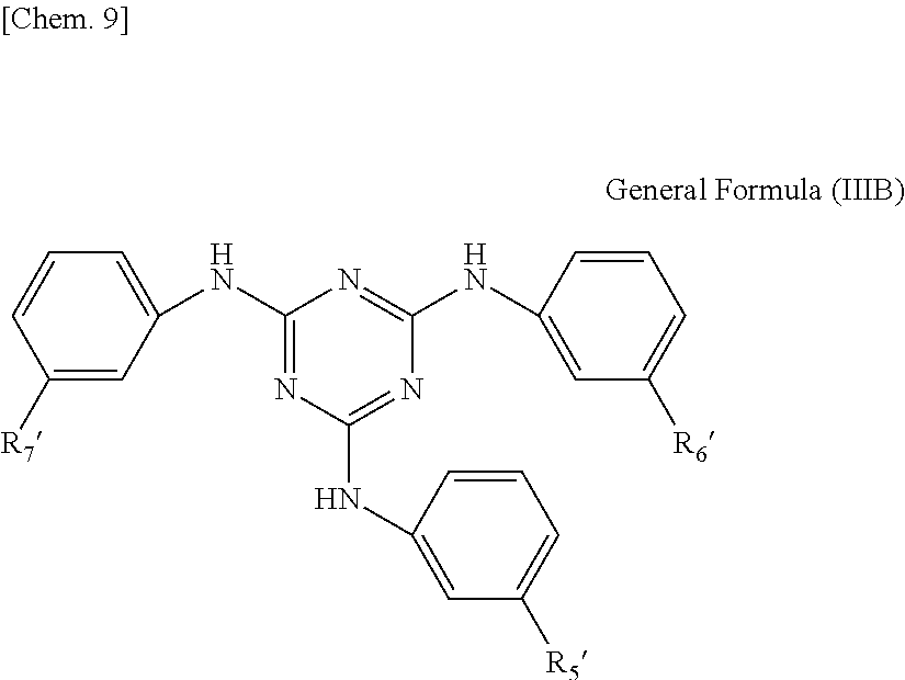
C1([R7])=CC(NC2=NC(NC3=CC([R5])=CC=C3)=NC(NC3=CC([R6])=CC=C3)=N2)=CC=C1
